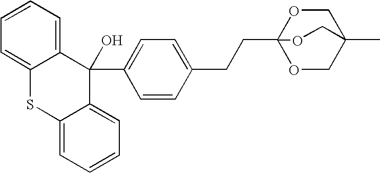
C12=CC=CC=C1C(C1=CC=C(CCC34OCC(C)(CO3)CO4)C=C1)(O)C1=CC=CC=C1S2
